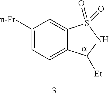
C1([n-Pr])=CC=C2C(=C1)S(=O)(=O)NC2[Et]
